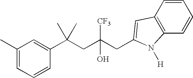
C1=CC(C(CC(CC2=CC3=C(C=CC=C3)N2[H])([CF3])O)(C)C)=CC(C)=C1
